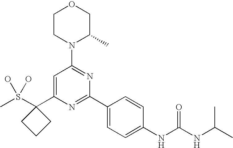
CS(C1(C2=CC(N3C(C)COCC3)=NC(C3=CC=C(NC(NC(C)C)=O)C=C3)=N2)CCC1)(O)O
